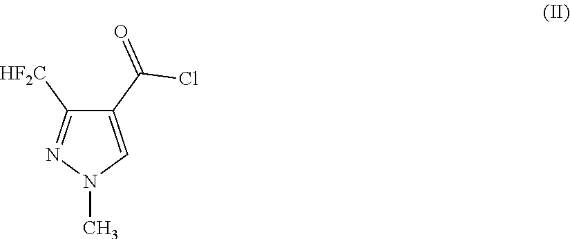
C1(C(=O)Cl)=CN(C)N=C1[HF2C]
